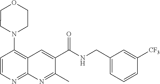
C1(CNC(C2=CC3=C(N4CCOCC4)C=CN=C3N=C2C)=O)=CC=CC([CF3])=C1
